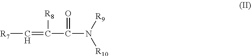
C(N([R9])[R10])(C(=C[R7])[R8])=O
